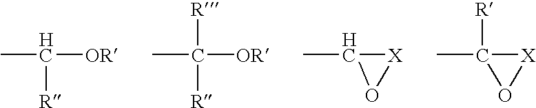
CC([R])[OR].CC([R])([OR])[R].CC1O[X]1.CC1([R])O[X]1
